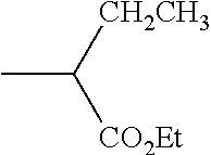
CC([CH2CH3])[CO2Et]
